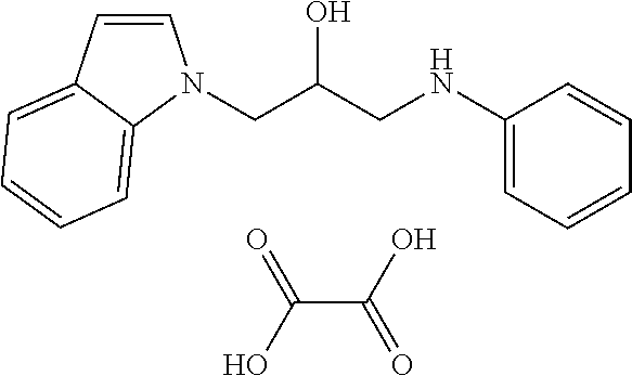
C1=CC2=CC=CC=C2N1CC(CNC1=CC=CC=C1)O.C(C(O)=O)(O)=O
